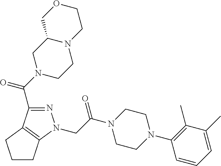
N1=C(C(N2CCN3C(C2)COCC3)=O)C2=C(N1CC(N1CCN(C3=C(C)C(C)=CC=C3)CC1)=O)CCC2
